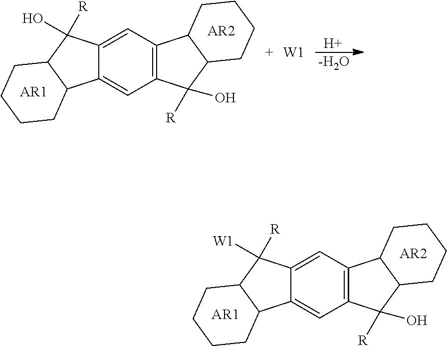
C12=C(C=C3C(=C1)C1C(C3([W1])[R])CCCC1)C1C(C2([R])O)CCCC1.[AR1].[AR2].C12=C(C=C3C(=C1)C1C(C3(O)[R])CCCC1)C1C(C2([R])O)CCCC1.[AR1].[AR2].[W1].[H].[-H2O]
